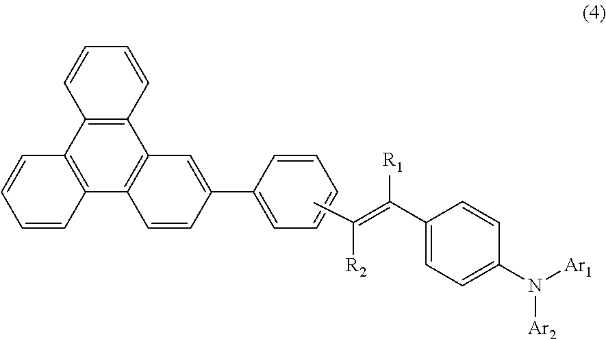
C1=CC=CC2=C1C1=C(C3=C2C=CC=C3)C=CC(C2=CC=CC=C2)=C1.CC(=C(C1=CC=C(N([Ar2])[Ar1])C=C1)[R1])[R2]
